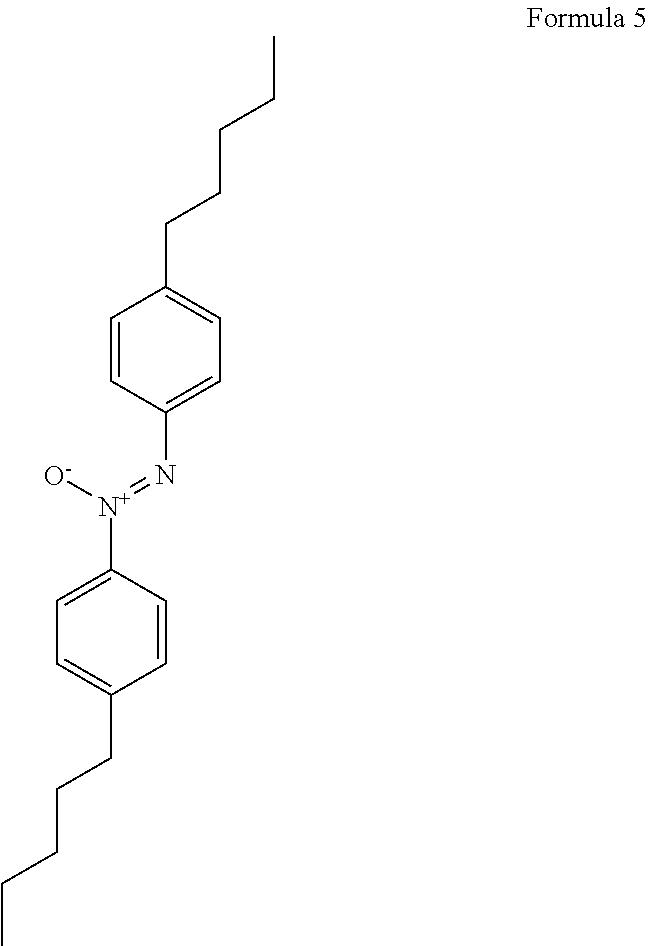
C1=CC(N=[N+](C2=CC=C(CCCCC)C=C2)[O-])=CC=C1CCCCC
